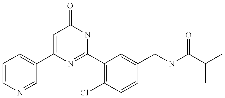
C1(C2=CC=CN=C2)=CC(=O)NC(C2=C(Cl)C=CC(CNC(C(C)C)=O)=C2)=N1
